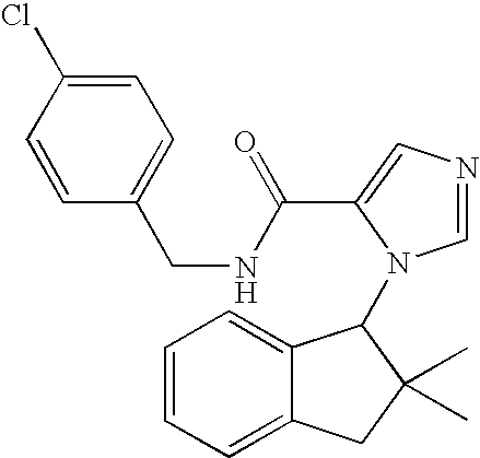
C1=CC=C2C(=C1)C(N1C=NC=C1C(=O)NCC1=CC=C(Cl)C=C1)C(C)(C)C2
